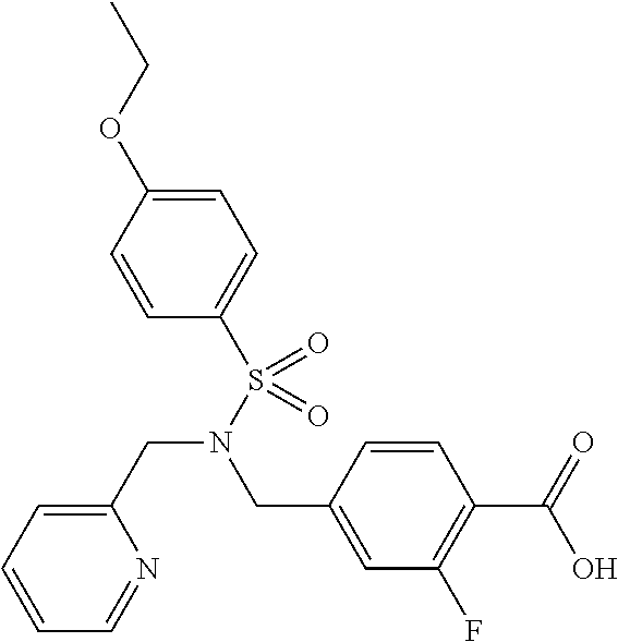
C1=CC=C(CN(CC2=CC(F)=C(C(O)=O)C=C2)S(C2=CC=C(OCC)C=C2)(=O)=O)N=C1
